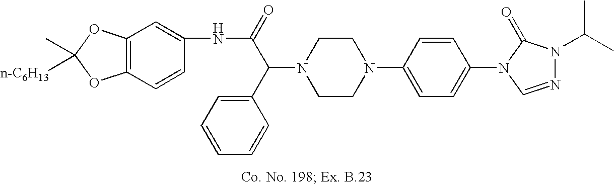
N1(C(C2=CC=CC=C2)C(=O)NC2=CC3=C(C=C2)OC(C)([n-C6H13])O3)CCN(C2=CC=C(N3C=NN(C(C)C)C3=O)C=C2)CC1
